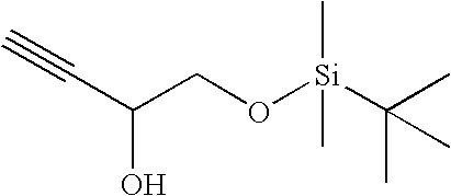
C#CC(CO[Si](C(C)(C)C)(C)C)O
